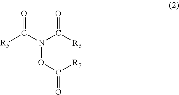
[R5]C(N(C([R6])=O)OC(=O)[R7])=O
